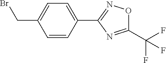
C1=CC(C2=NOC(C(F)(F)F)=N2)=CC=C1CBr
